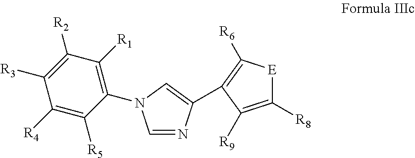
C1([R4])=C([R5])C(N2C=NC(C3=C([R6])[E]C([R8])=C3[R9])=C2)=C([R1])C([R2])=C1[R3]
